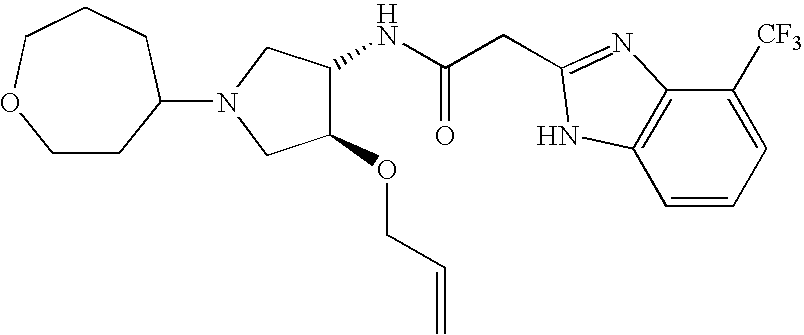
C(C(NC1C(OCC=C)CN(C2CCOCCC2)C1)=O)C1=NC2=C(C=CC=C2[CF3])N1
